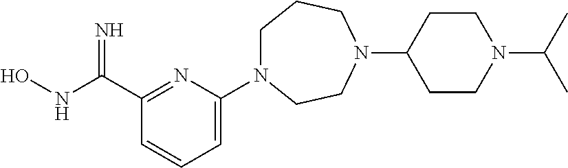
C(C1=NC(N2CCCN(C3CCN(C(C)C)CC3)CC2)=CC=C1)(NO)=N
